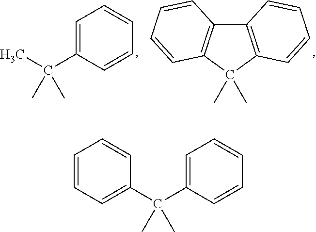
C1=C(C(C)(C)C)C=CC=C1.C12=C(C(C)(C)C3=C1C=CC=C3)C=CC=C2.C1=CC=C(C(C2=CC=CC=C2)(C)C)C=C1
